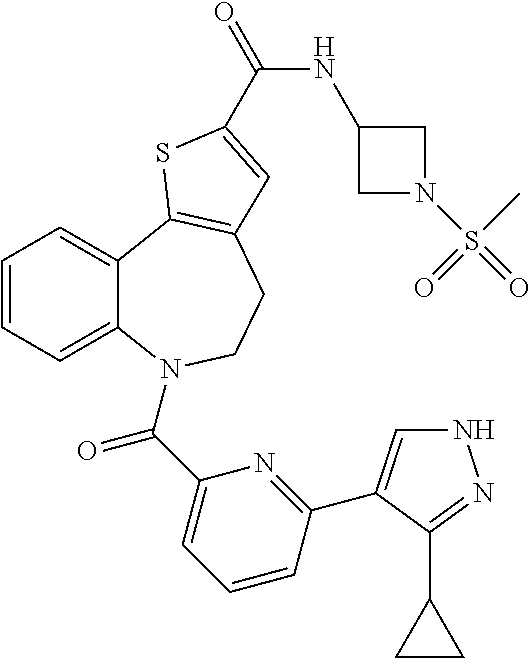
C1=CC=C2C(=C1)C1=C(CCN2C(C2=CC=CC(C3=CNN=C3C3CC3)=N2)=O)C=C(C(NC2CN(S(=O)(C)=O)C2)=O)S1
